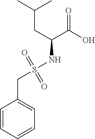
C(CC(NS(CC1=CC=CC=C1)(=O)=O)C(O)=O)(C)C
